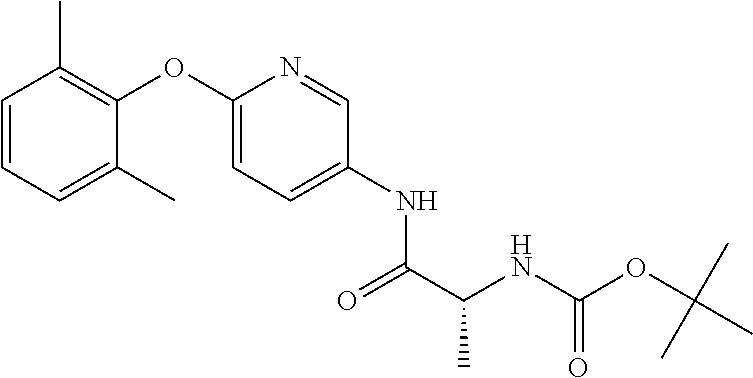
C1=CC=C(C)C(OC2=CC=C(NC(C(NC(OC(C)(C)C)=O)C)=O)C=N2)=C1C
